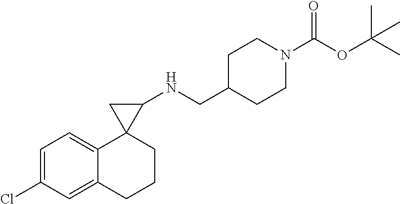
C1(Cl)=CC=C2C(=C1)CCCC21C(NCC2CCN(C(OC(C)(C)C)=O)CC2)C1
